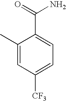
C1(C)=CC([CF3])=CC=C1C(=O)N
